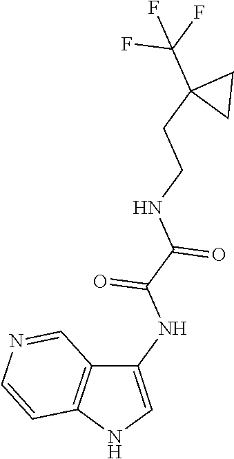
N1=CC2=C(C=C1)NC=C2NC(=O)C(=O)NCCC1(C(F)(F)F)CC1
